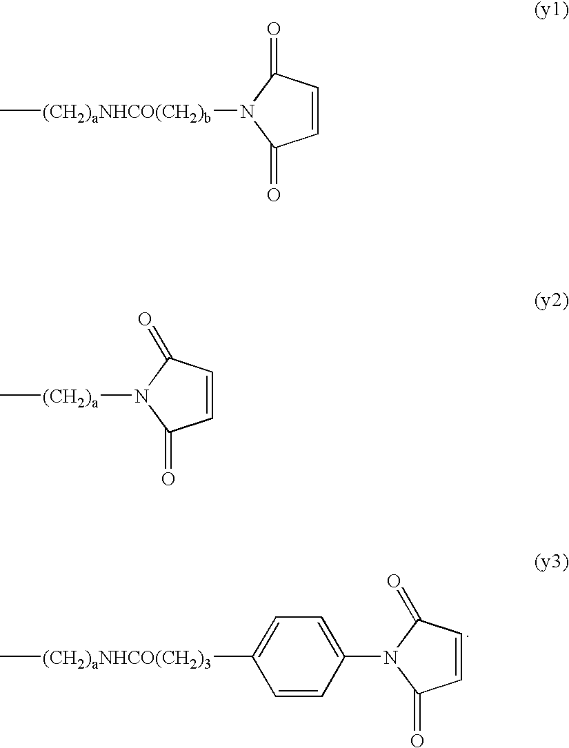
N1(C2=CC=C([(CH2)aNHCO(CH2)3]C)C=C2)C(=O)C=CC1=O.C[(CH2)aNHCO(CH2)b]N1C(=O)C=CC1=O.N1([(CH2)a]C)C(=O)C=CC1=O
